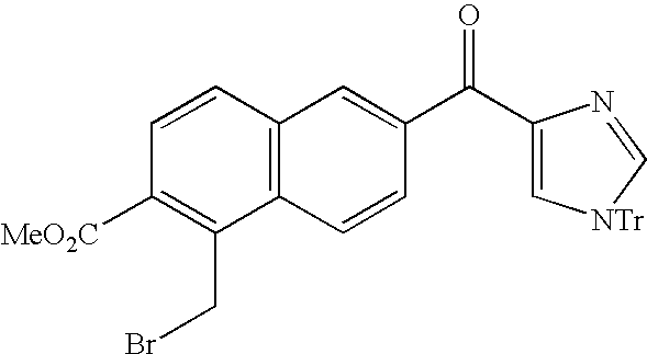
C12=C(C=CC(C(=O)C3=C[NTr]C=N3)=C1)C(CBr)=C([MeO2C])C=C2
